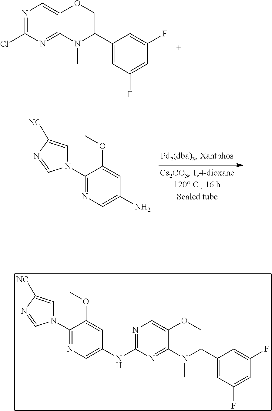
N1=C(Cl)N=C2C(=C1)OCC(C1=CC(F)=CC(F)=C1)N2C.C1(N2C=C([NC])N=C2)=NC=C(N)C=C1OC.C1(N2C=C([NC])N=C2)=NC=C(NC2=NC=C3C(=N2)N(C)C(C2=CC(F)=CC(F)=C2)CO3)C=C1OC
